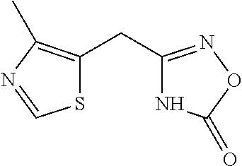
N1C(CC2=C(C)N=CS2)=NOC1=O
